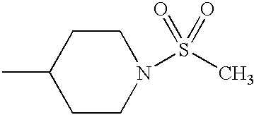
C1CN(S(C)(=O)=O)CCC1C
